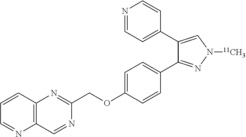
C1=NC2=C(C=C1)N=C(COC1=CC=C(C3=NN([11CH3])C=C3C3=CC=NC=C3)C=C1)N=C2
